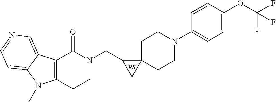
C1(CC)=C(C(NCC2CC23CCN(C2=CC=C(OC(F)(F)F)C=C2)CC3)=O)C2=CN=CC=C2N1C
